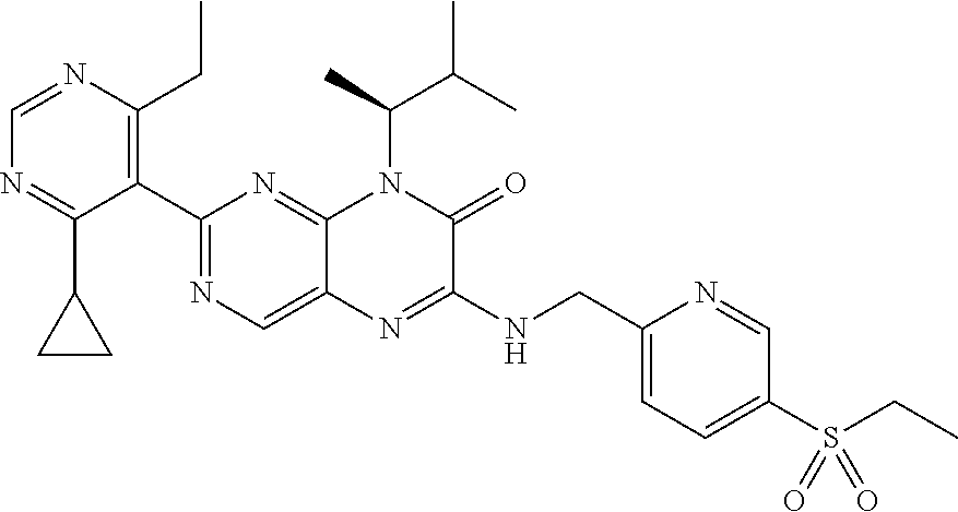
C1=NC(CC)=C(C2=NC=C3C(=N2)N(C(C)C(C)C)C(=O)C(NCC2=CC=C(S(=O)(=O)CC)C=N2)=N3)C(C2CC2)=N1
